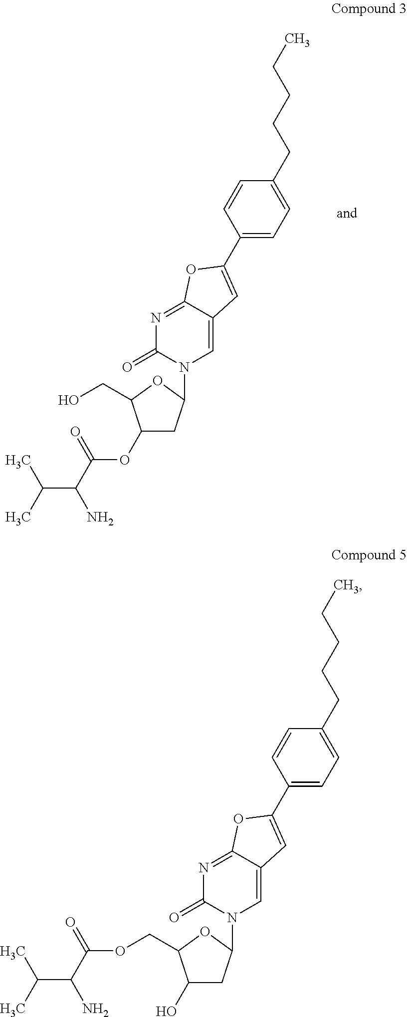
C1(OC(C(N)C(C)C)=O)CC(N2C=C3C(=NC2=O)OC(C2=CC=C(CCCCC)C=C2)=C3)OC1CO.C1(O)CC(N2C=C3C(=NC2=O)OC(C2=CC=C(CCCCC)C=C2)=C3)OC1COC(C(N)C(C)C)=O
